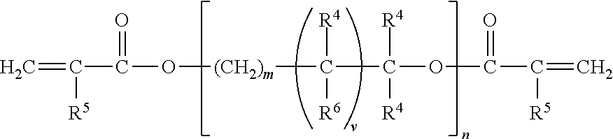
C=C(C(=O)O[(CH2)m]C(C(OC(C(=C)[R5])=O)([R4])[R4])([R4])[R6])[R5]
